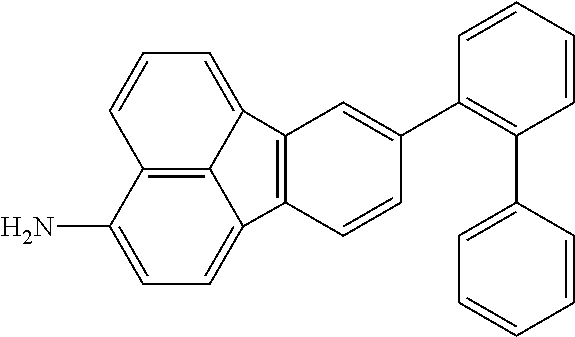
C12=C3C(N)=CC=C1C1=C(C2=CC=C3)C=C(C2=C(C3=CC=CC=C3)C=CC=C2)C=C1
